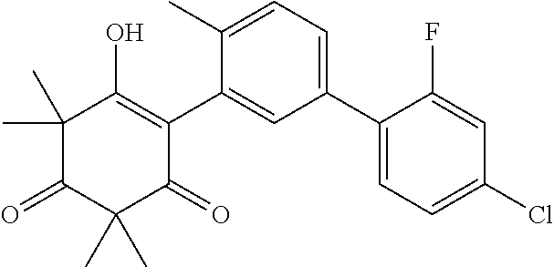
C1(C2=CC=C(Cl)C=C2F)=CC=C(C)C(C2=C(O)C(C)(C)C(=O)C(C)(C)C2=O)=C1
